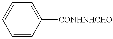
C1=CC([CONHNHCHO])=CC=C1
